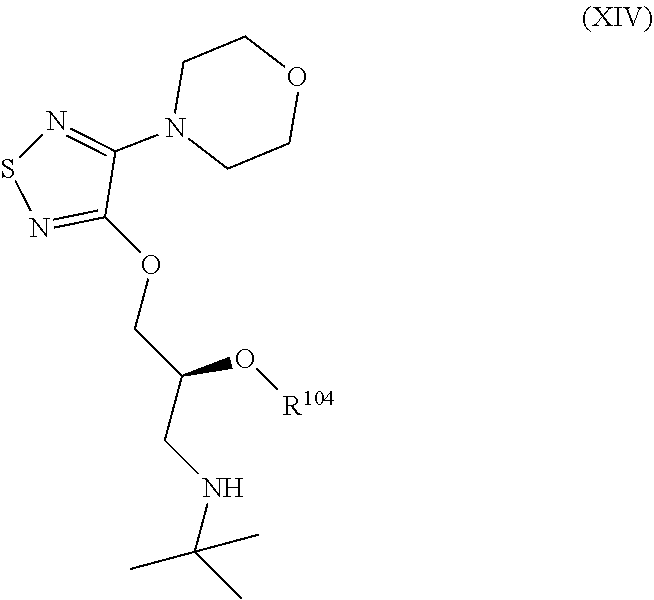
C1(OCC(CNC(C)(C)C)O[R104])=NSN=C1N1CCOCC1
